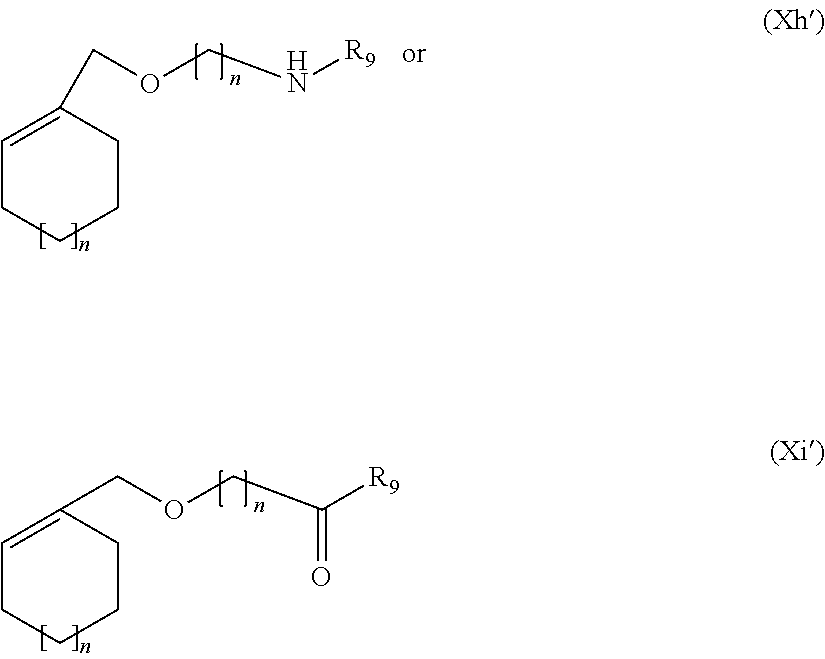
C1=C(COCC([R9])=O)CCCC1.C1=C(COCN[R9])CCCC1
